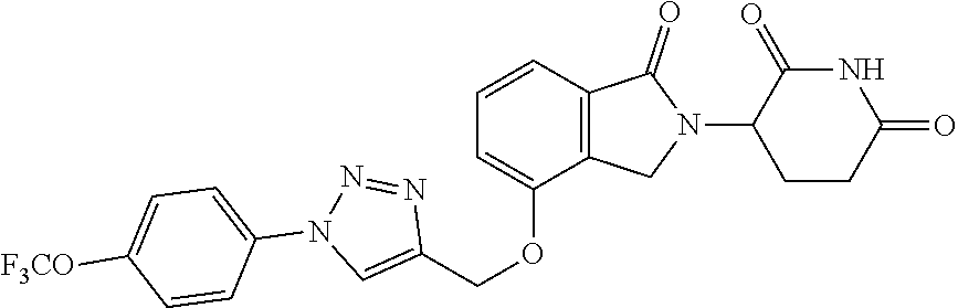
C1=CC2=C(C(OCC3=CN(C4=CC=C([F3CO])C=C4)N=N3)=C1)CN(C1CCC(=O)NC1=O)C2=O
